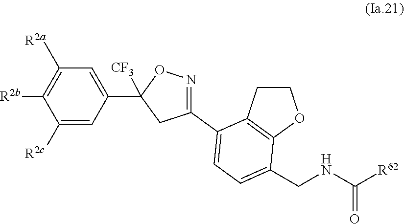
C1([R2c])=CC(C2([CF3])CC(C3=CC=C(CNC([R62])=O)C4=C3CCO4)=NO2)=CC([R2a])=C1[R2b]
